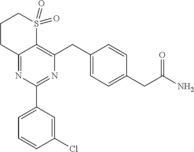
C12=NC(C3=CC=CC(Cl)=C3)=NC(CC3=CC=C(CC(N)=O)C=C3)=C1S(=O)(=O)CCC2
